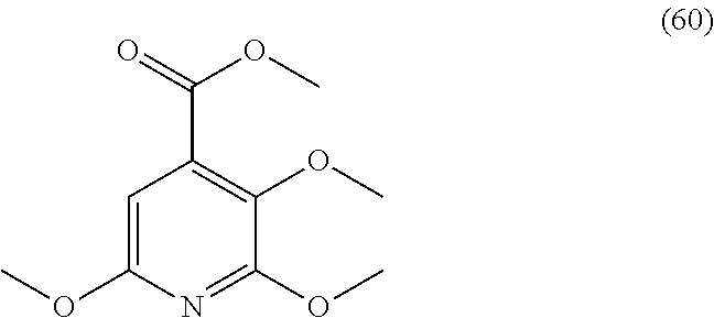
C1=C(OC)N=C(OC)C(OC)=C1C(OC)=O
